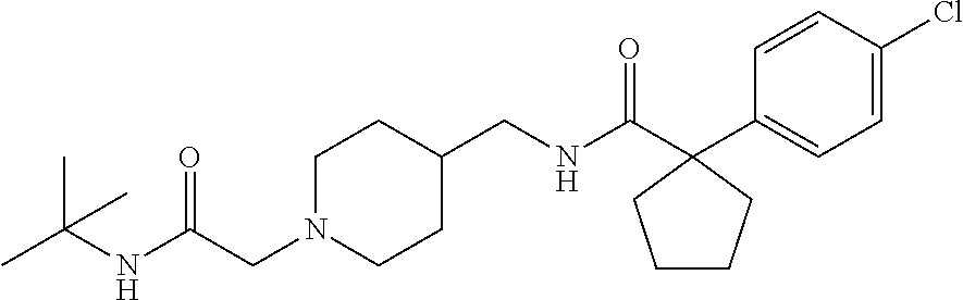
CC(NC(CN1CCC(CNC(C2(C3=CC=C(Cl)C=C3)CCCC2)=O)CC1)=O)(C)C
